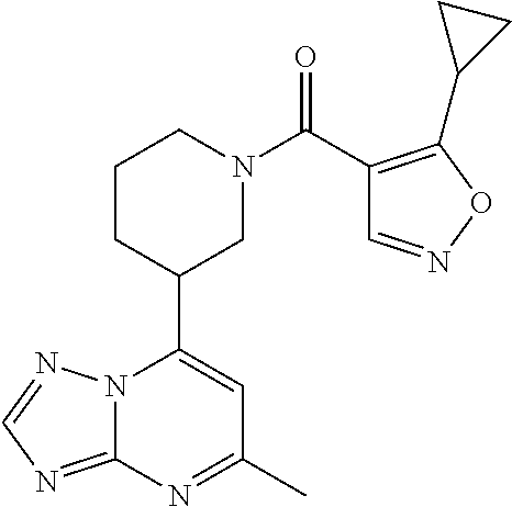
N12C(=NC=N1)N=C(C)C=C2C1CN(C(=O)C2=C(C3CC3)ON=C2)CCC1
